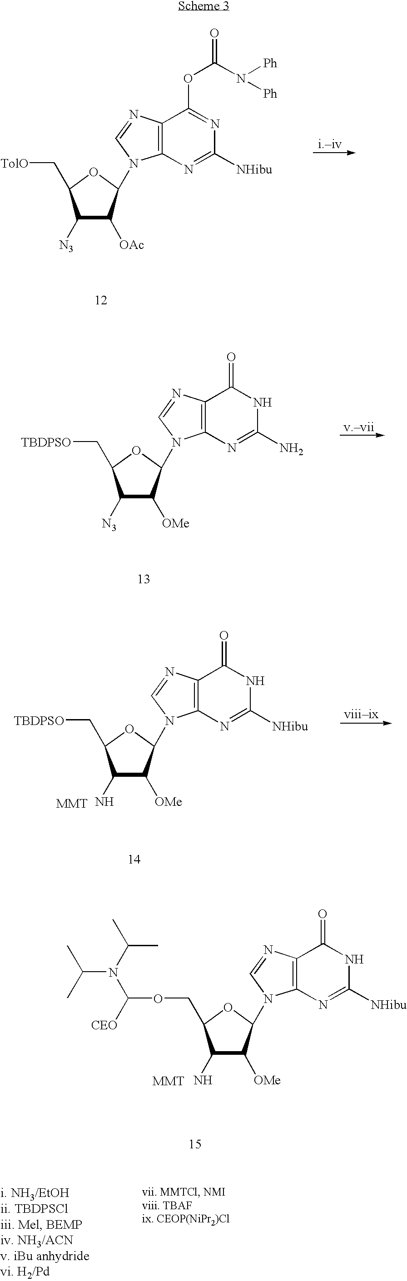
N1=C([NHibu])N=C(OC(N([Ph])[Ph])=O)C2=C1N(C1C([OAc])C([N3])C(C[TolO])O1)C=N2.N1=C([NHibu])NC(=O)C2=C1N(C1C([OMe])C(N)C(COC(N(C(C)C)C(C)C)[CEO])O1)C=N2.N1=C(N)NC(=O)C2=C1N(C1C([OMe])C([N3])C(C[TBDPSO])O1)C=N2.N1=C([NHibu])NC(=O)C2=C1N(C1C([OMe])C(N)C(C[TBDPSO])O1)C=N2
